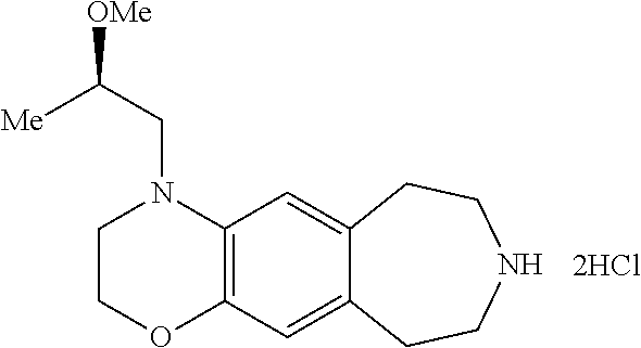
C12=C(C=C3C(=C1)CCNCC3)OCCN2CC([OMe])[Me].[2HCl]
